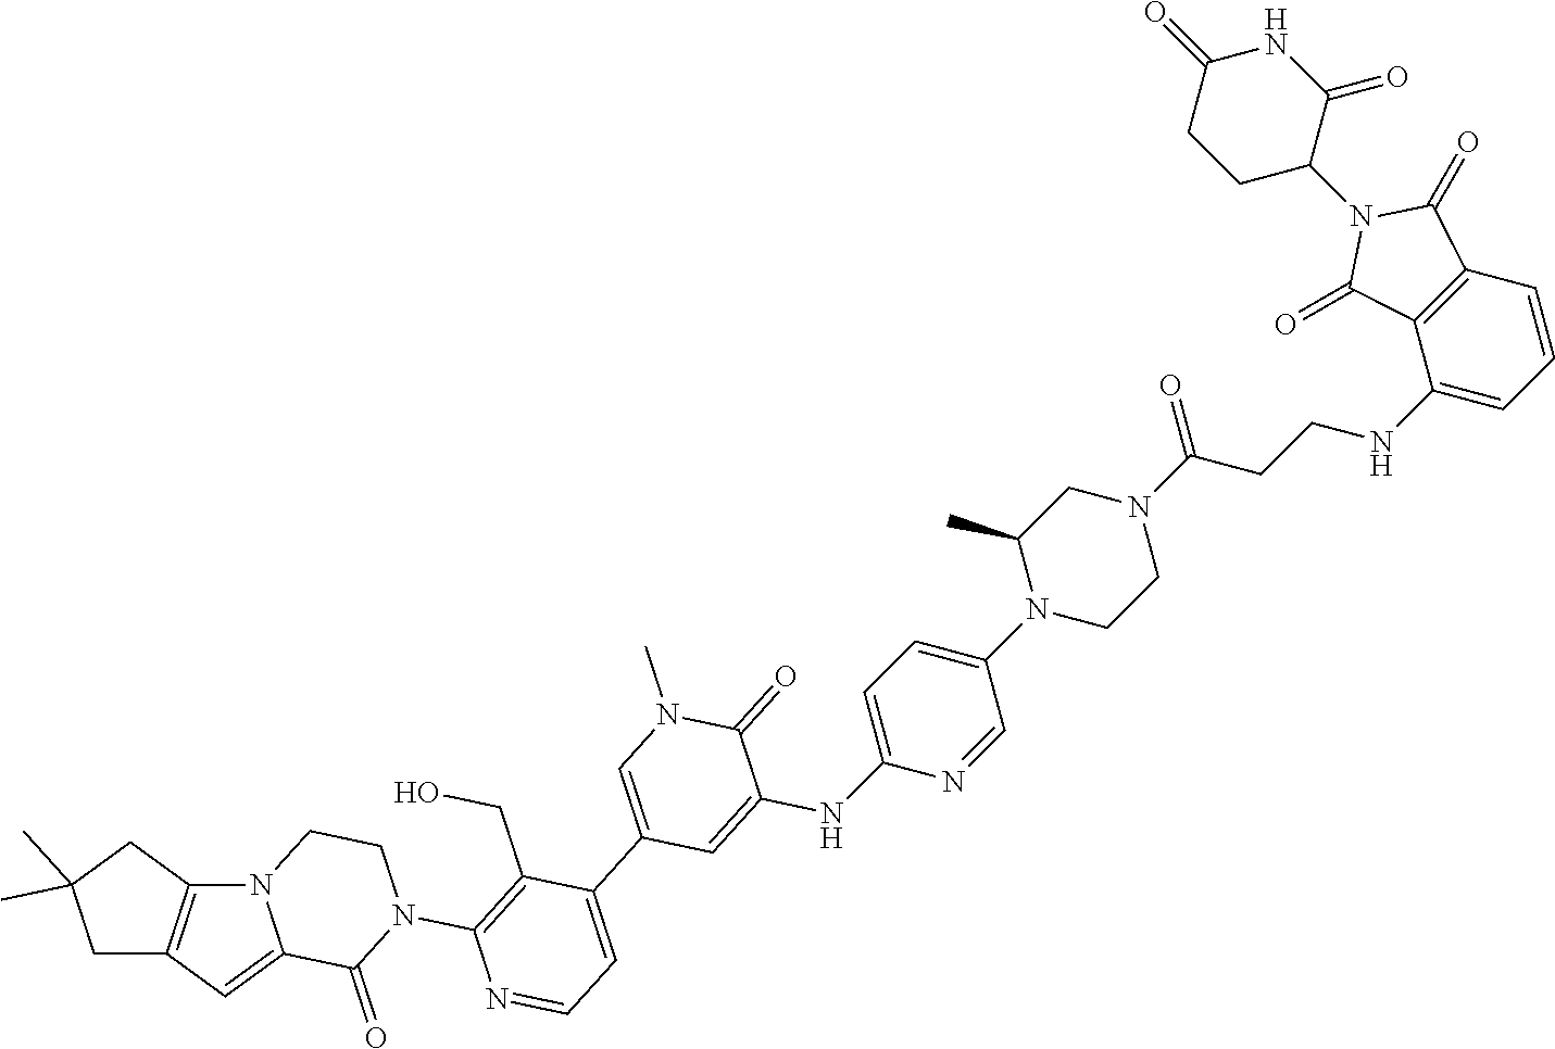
N12CCN(C3=C(CO)C(C4=CN(C)C(=O)C(NC5=CC=C(N6CCN(C(=O)CCNC7=CC=CC8=C7C(=O)N(C7CCC(=O)NC7=O)C8=O)CC6C)C=N5)=C4)=CC=N3)C(=O)C1=CC1=C2CC(C)(C)C1
